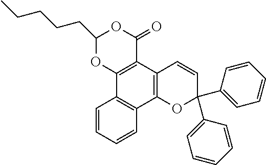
C12=C(C3=C(C4=C1C=CC=C4)OC(C1=CC=CC=C1)(C1=CC=CC=C1)C=C3)C(=O)OC(CCCCC)O2
